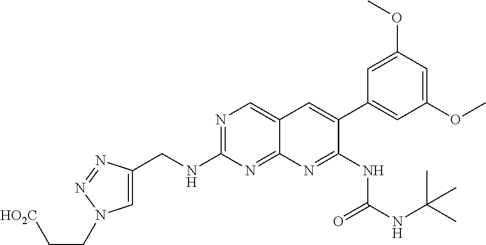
C1(CNC2=NC=C3C(=N2)N=C(NC(NC(C)(C)C)=O)C(C2=CC(OC)=CC(OC)=C2)=C3)=CN(CC[HO2C])N=N1
